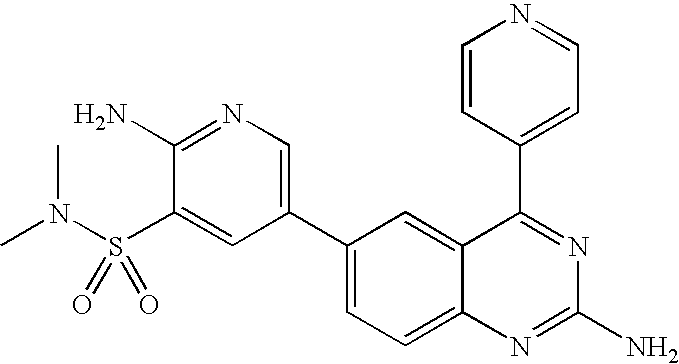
C1(N)=NC=C(C2=CC=C3C(=C2)C(C2=CC=NC=C2)=NC(N)=N3)C=C1S(N(C)C)(=O)=O
